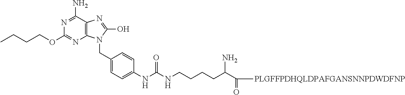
N1=C(N)C2=C(N=C1OCCCC)N(CC1=CC=C(NC(NCCCCC(C(=O)[PLGFFPDHQLDPAFGANSNNPDWDFNP])N)=O)C=C1)C(O)=N2
